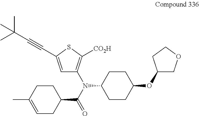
C1=C(C#CC(C)(C)C)SC([CO2H])=C1N(C(=O)C1CCC(C)=CC1)C1CCC(OC2COCC2)CC1
